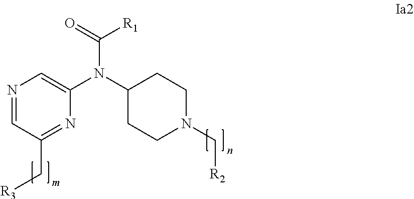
C1(N(C2=CN=CC(C[R3])=N2)C(=O)[R1])CCN(C[R2])CC1
